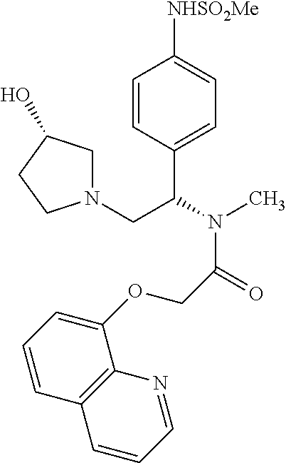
C1=CC(C(N(C)C(=O)COC2=CC=CC3=C2N=CC=C3)CN2CC(O)CC2)=CC=C1[NHSO2Me]
